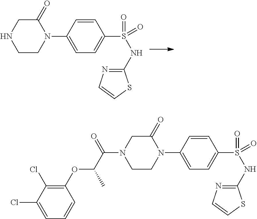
N1(C2=CC=C(S(=O)(NC3=NC=CS3)=O)C=C2)C(=O)CNCC1.N1(C2=CC=C(S(=O)(NC3=NC=CS3)=O)C=C2)C(=O)CN(C(=O)C(C)OC2=C(Cl)C(Cl)=CC=C2)CC1
